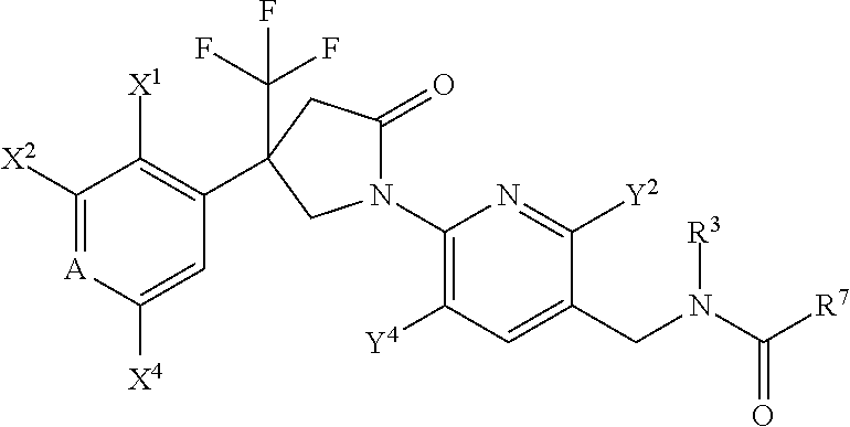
C1([X2])=[A]C([X4])=CC(C2(C(F)(F)F)CC(=O)N(C3=C([Y4])C=C(CN(C([R7])=O)[R3])C([Y2])=N3)C2)=C1[X1]
